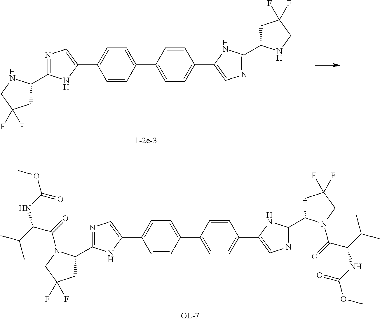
C1C(C2=NC=C(C3=CC=C(C4=CC=C(C5=CN=C(C6CC(F)(F)CN6)N5)C=C4)C=C3)N2)NCC1(F)F.C1C(C2=NC=C(C3=CC=C(C4=CC=C(C5=CN=C(C6CC(F)(F)CN6C(C(NC(=O)OC)C(C)C)=O)N5)C=C4)C=C3)N2)N(C(C(NC(=O)OC)C(C)C)=O)CC1(F)F
